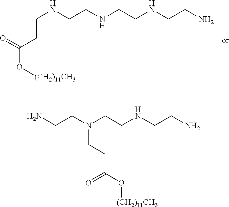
C(NCCN)CNCCNCCC(=O)O[(CH2)11CH3].C(NCC[NH2])CN(CCN)CCC(=O)O[(CH2)11CH3]
